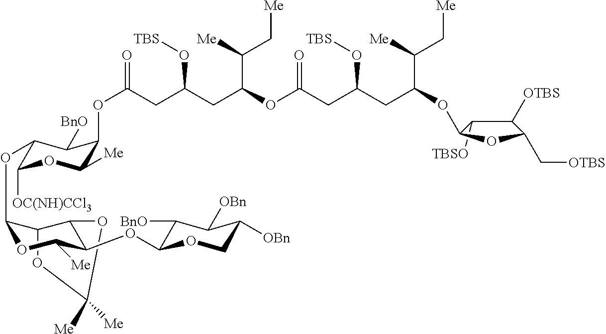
C1([Me])([Me])OC2C(OC3C([OC(NH)CCl3])OC([Me])C(OC(CC(CC(OC(CC(CC(C(C[Me])[Me])OC4C([TBSO])C([OTBS])C(C[OTBS])O4)O[TBS])=O)C(C[Me])[Me])O[TBS])=O)C3[BnO])OC([Me])C(OC3C([BnO])C([OBn])C([OBn])CO3)C2O1
